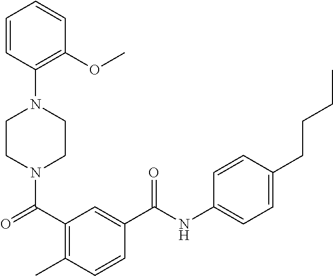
N1(C(=O)C2=C(C)C=CC(C(NC3=CC=C(CCCC)C=C3)=O)=C2)CCN(C2=C(OC)C=CC=C2)CC1
